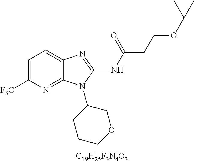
C1=C([F3C])N=C2C(=C1)N=C(NC(CCOC(C)(C)C)=O)N2C1CCCOC1.[C19H25F3N4O3]
